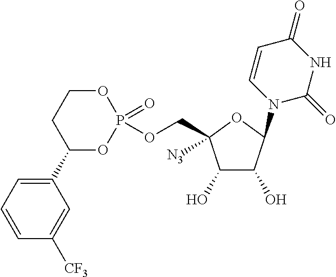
C1(O)C(O)C(N2C=CC(=O)NC2=O)OC1(COP1(=O)OCCC(C2=CC=CC([CF3])=C2)O1)[N3]
